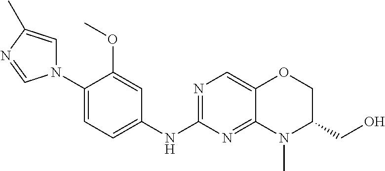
C1(N2C=C(C)N=C2)=CC=C(NC2=NC=C3C(=N2)N(C)C(CO)CO3)C=C1OC
